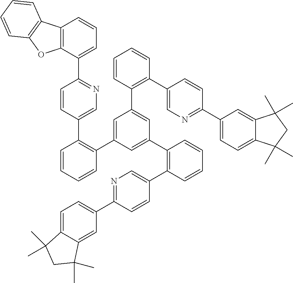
C12=C(C(C3=NC=C(C4=C(C5=CC(C6=C(C7=CN=C(C8=CC=C9C(=C8)C(C)(C)CC9(C)C)C=C7)C=CC=C6)=CC(C6=C(C7=CN=C(C8=CC=C9C(=C8)C(C)(C)CC9(C)C)C=C7)C=CC=C6)=C5)C=CC=C4)C=C3)=CC=C1)OC1=C2C=CC=C1
